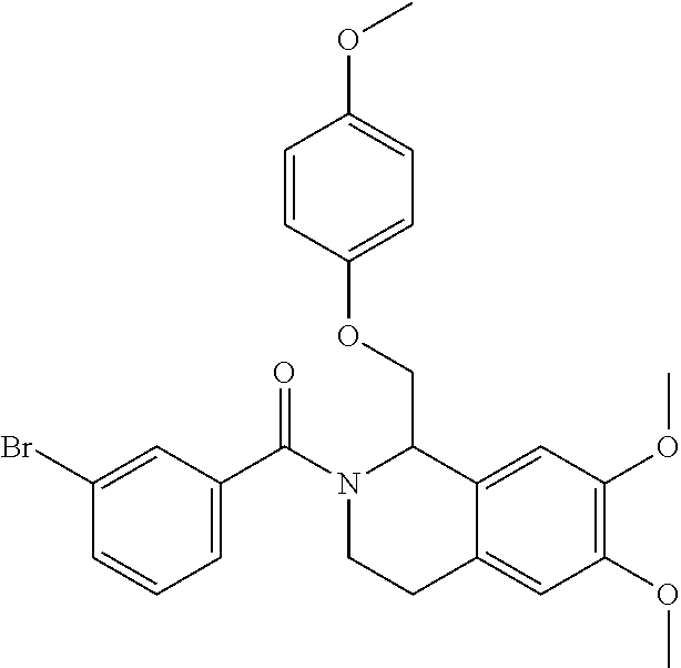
C1(Br)=CC(C(N2CCC3=CC(OC)=C(OC)C=C3C2COC2=CC=C(OC)C=C2)=O)=CC=C1
